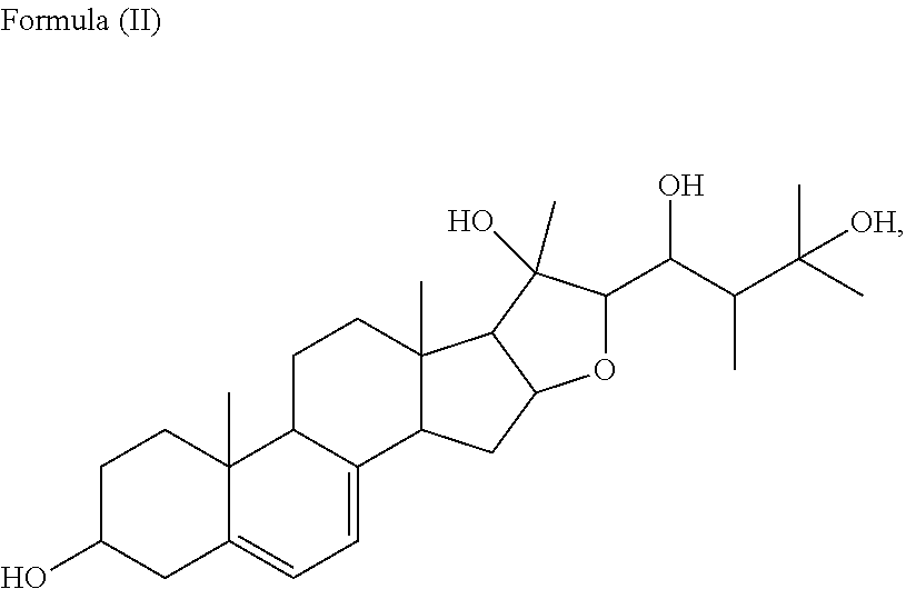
C1C(O)CC2=CC=C3C(C2(C)C1)CCC1(C)C3CC2C1C(C)(O)C(C(C(C(C)(C)[OH])C)O)O2
